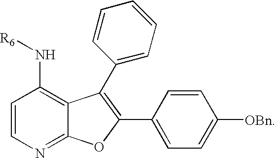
C1=CN=C2C(=C1N[R6])C(C1=CC=CC=C1)=C(C1=CC=C([OBn])C=C1)O2
